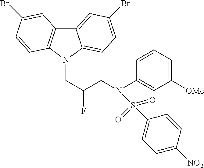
C12=CC(Br)=CC=C1N(CC(F)CN(S(C1=CC=C([NO2])C=C1)(=O)=O)C1=CC([OMe])=CC=C1)C1=C2C=C(Br)C=C1
